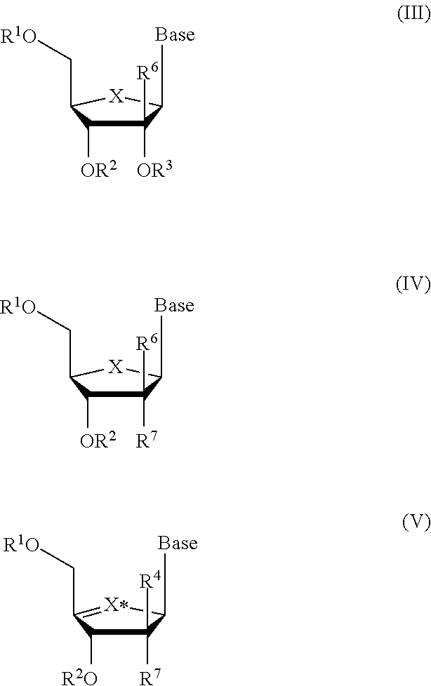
C1([OR3])([R6])C([OR2])C(C[R1O])[X]C1[Base].C1([R7])([R6])C([OR2])C(C[R1O])[X]C1[Base].C1([R7])([R4])C([R2O])C(C[R1O])=[X*]C1[Base]
